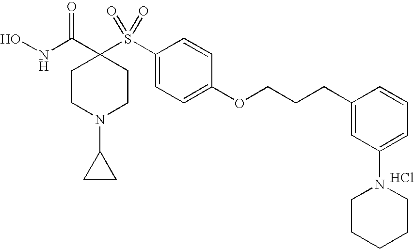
N(C(C1(S(C2=CC=C(OCCCC3=CC(N4CCCCC4)=CC=C3)C=C2)(=O)=O)CCN(C2CC2)CC1)=O)O.Cl
